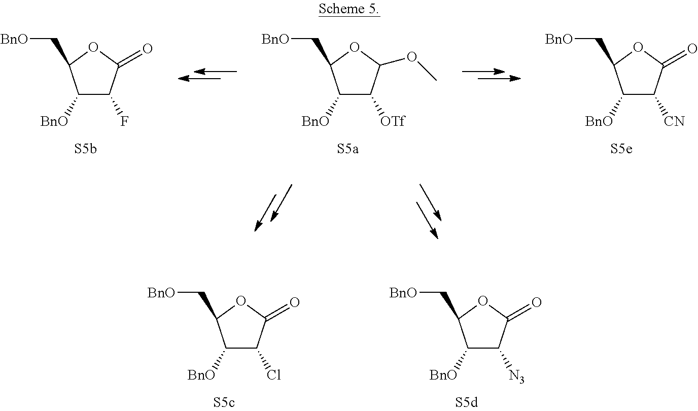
C1([BnO])C([OTf])C(OC)OC1C[BnO].C1([BnO])C(F)C(=O)OC1C[BnO].C1([BnO])C([CN])C(=O)OC1C[BnO].C1([BnO])C(Cl)C(=O)OC1C[BnO].C1([BnO])C([N3])C(=O)OC1C[BnO]
